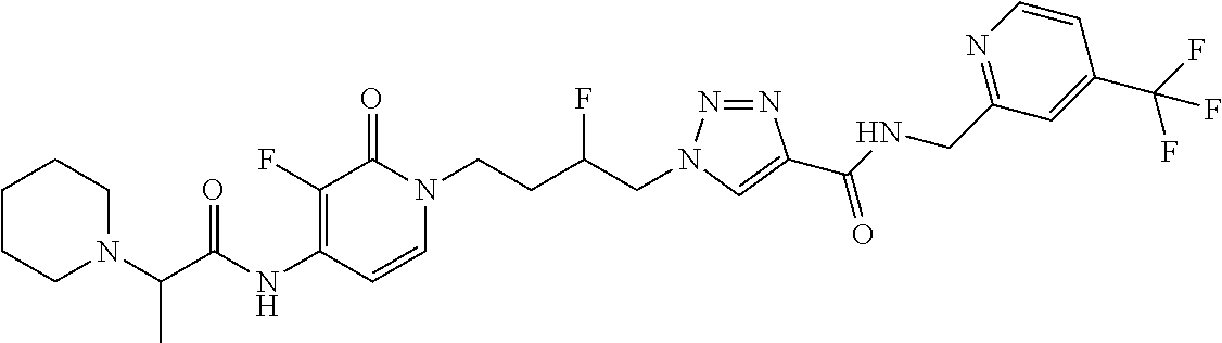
N(C1=C(F)C(=O)N(CCC(CN2N=NC(C(NCC3=NC=CC(C(F)(F)F)=C3)=O)=C2)F)C=C1)C(=O)C(N1CCCCC1)C
